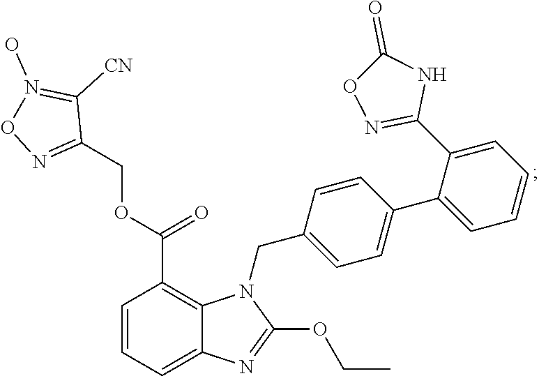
C1=CC=C2C(=C1C(=O)OCC1=NON(O)=C1[CN])N(CC1=CC=C(C3=CC=CC=C3C3=NOC(=O)N3)C=C1)C(OCC)=N2
